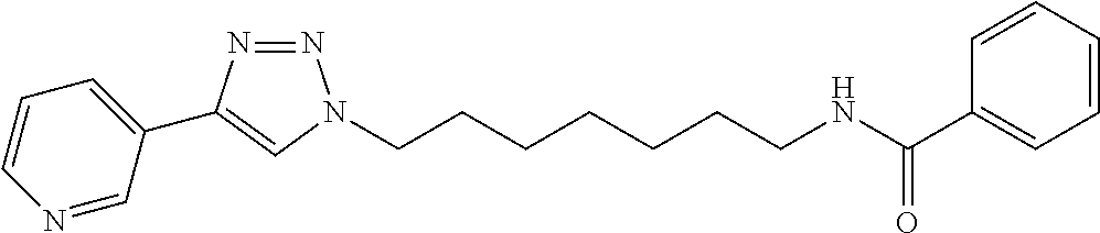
C(CCCCCCN1N=NC(C2=CC=CN=C2)=C1)NC(C1=CC=CC=C1)=O
